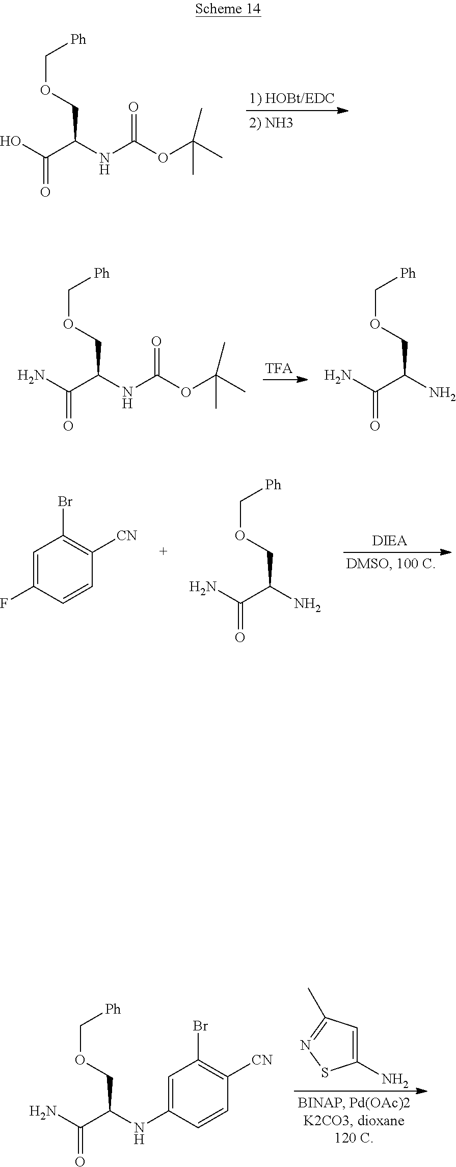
OC(C(COC[Ph])NC(OC(C)(C)C)=O)=O.NC(C(COC[Ph])NC(OC(C)(C)C)=O)=O.NC(C(COC[Ph])N)=O.C1=C(F)C=CC([CN])=C1Br.NC(C(COC[Ph])N)=O.C1=C(N)SN=C1C.NC(C(COC[Ph])NC1=CC(Br)=C([CN])C=C1)=O
